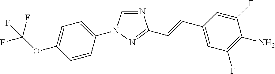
N1=CN(C2=CC=C(OC(F)(F)F)C=C2)N=C1C=CC1=CC(F)=C(N)C(F)=C1
